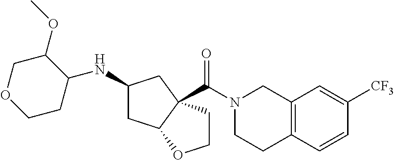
C1OCCC(NC2CC3C(C(N4CCC5=C(C4)C=C([CF3])C=C5)=O)(C2)CCO3)C1OC
